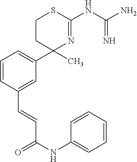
C1=CC(C=CC(=O)NC2=CC=CC=C2)=CC(C2(C)N=C(NC(N)=N)SCC2)=C1
